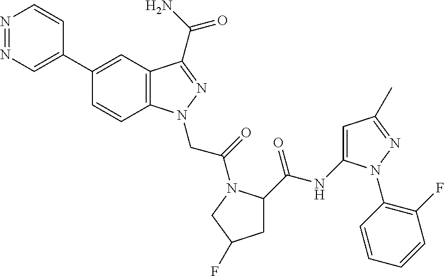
C1(C2=CN=NC=C2)=CC2=C(C=C1)N(CC(=O)N1C(C(NC3=CC(C)=NN3C3=C(F)C=CC=C3)=O)CC(F)C1)N=C2C(=O)N
